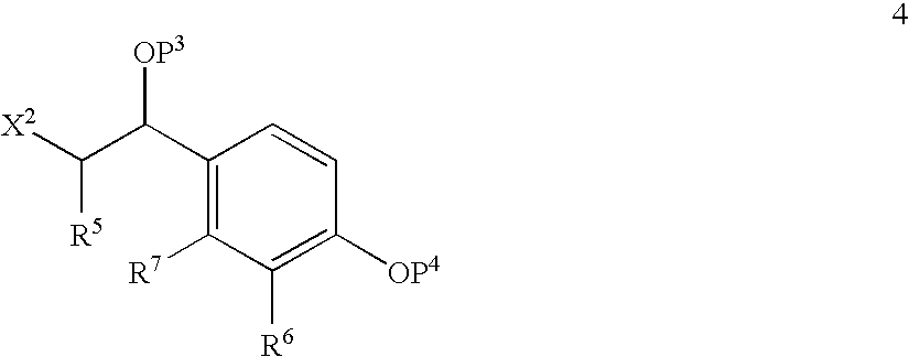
C1(C(C([X2])[R5])[OP3])=C([R7])C([R6])=C([OP4])C=C1
